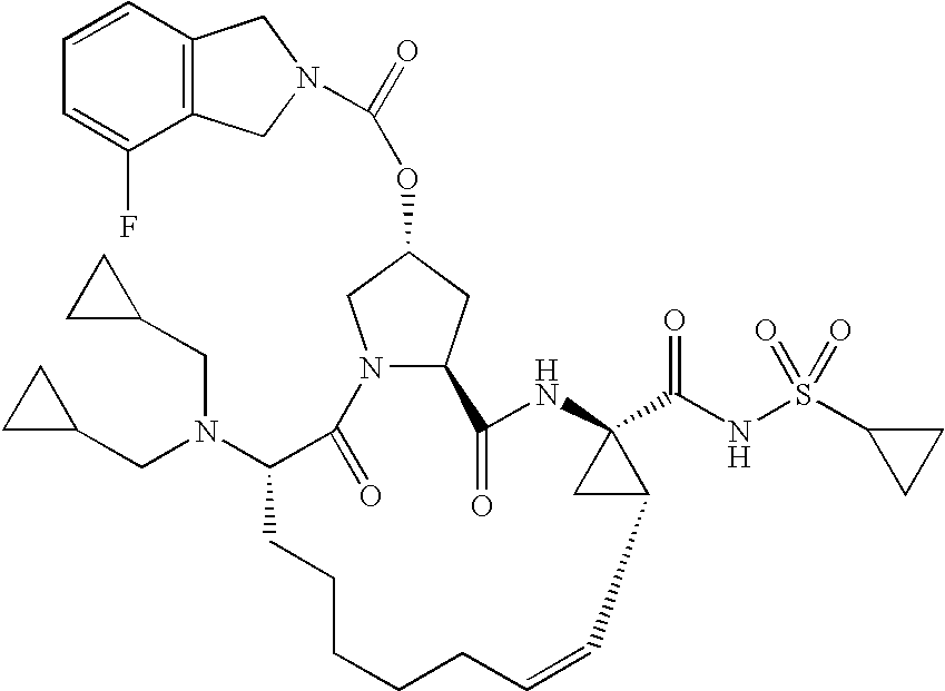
C12=C(C=CC=C1F)CN(C(=O)OC1CN3C(C1)C(=O)NC1(C(NS(C4CC4)(=O)=O)=O)CC1C=CCCCCCC(N(CC1CC1)CC1CC1)C3=O)C2
